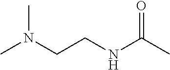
CN(CCNC(C)=O)C
